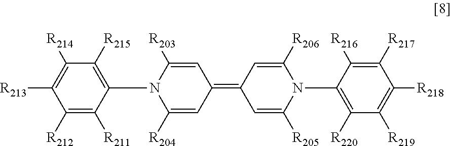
C1=C([R203])N(C2=C([R215])C([R214])=C([R213])C([R212])=C2[R211])C([R204])=CC1=C1C=C([R205])N(C2=C([R220])C([R219])=C([R218])C([R217])=C2[R216])C([R206])=C1
